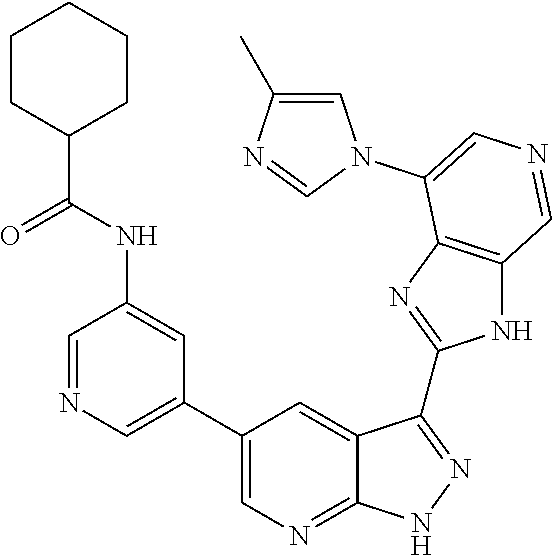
C1=NC=C(C2=CN=C3C(=C2)C(C2=NC4=C(N2)C=NC=C4N2C=C(C)N=C2)=NN3)C=C1NC(=O)C1CCCCC1
